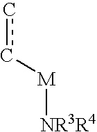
cc[M][NR3R4]
